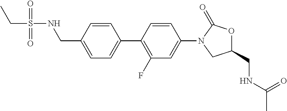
C(C1=CC=C(C2=C(F)C=C(N3CC(CNC(C)=O)OC3=O)C=C2)C=C1)NS(CC)(=O)=O
